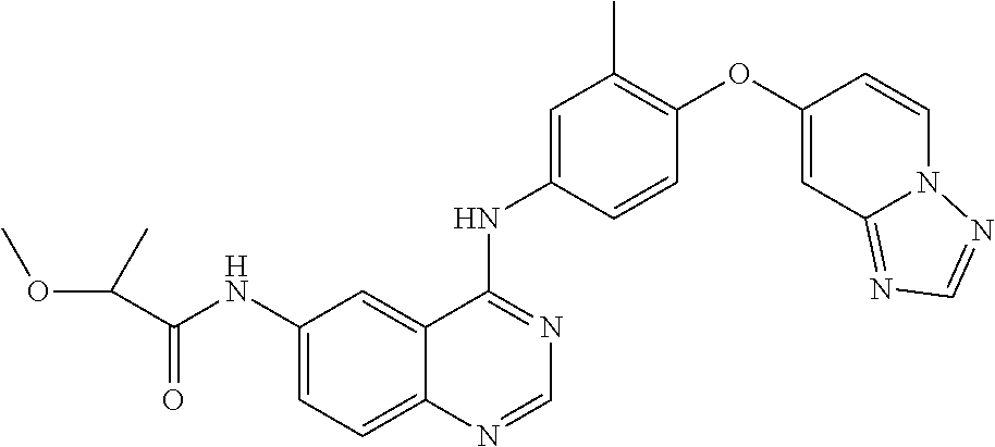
C12=CC=C(NC(C(OC)C)=O)C=C1C(NC1=CC(C)=C(OC3=CC4=NC=NN4C=C3)C=C1)=NC=N2
